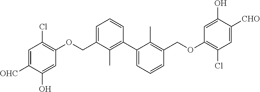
C1(OCC2=CC=CC(C3=CC=CC(COC4=C(Cl)C=C([CHO])C(O)=C4)=C3C)=C2C)=C(Cl)C=C([OHC])C(O)=C1
